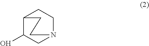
C1(O)CN2CCC1CC2
